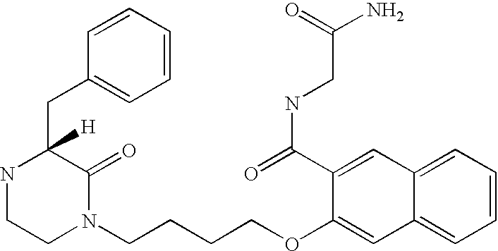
C1N(CCCCOC2=CC3=CC=CC=C3C=C2C(=O)NCC(N)=O)C(=O)C(CC2=CC=CC=C2)([H])NC1
